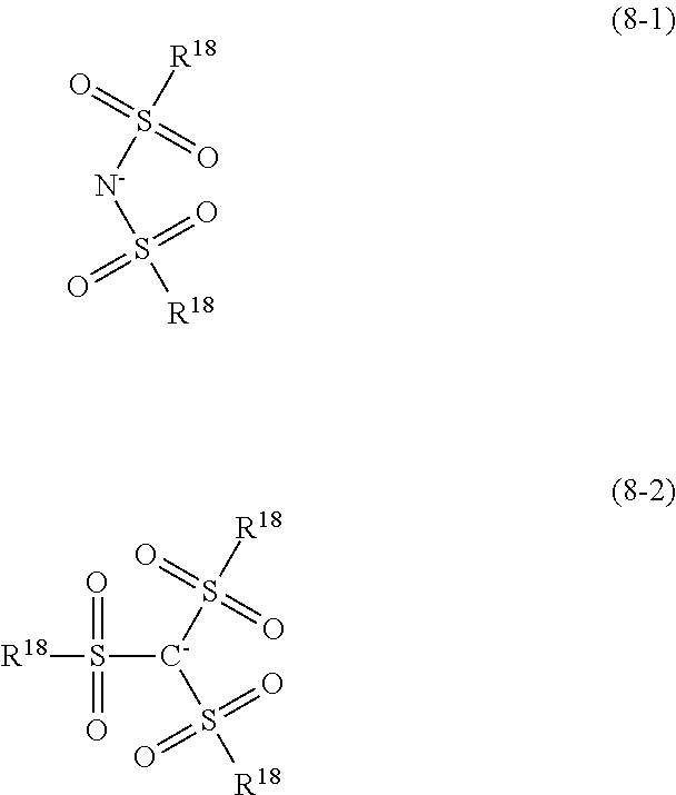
S([N-]S(=O)(=O)[R18])([R18])(=O)=O.S([C-](S(=O)(=O)[R18])S(=O)(=O)[R18])([R18])(=O)=O
